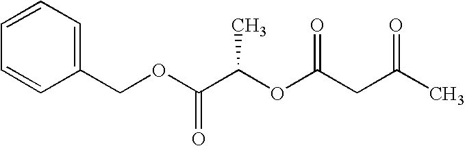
C1(COC(C(OC(CC(C)=O)=O)C)=O)=CC=CC=C1
